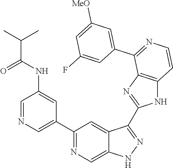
C1(C2=CN=CC(NC(C(C)C)=O)=C2)=NC=C2C(=C1)C(C1=NC3=C(N1)C=CN=C3C1=CC([MeO])=CC(F)=C1)=NN2
